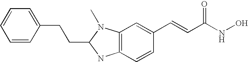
C(C1N(C)C2=C(C=CC(C=CC(NO)=O)=C2)N1)CC1=CC=CC=C1
